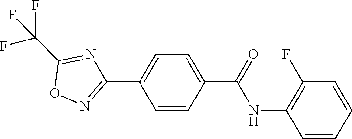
C1(C2=CC=C(C(NC3=C(F)C=CC=C3)=O)C=C2)=NOC(C(F)(F)F)=N1
